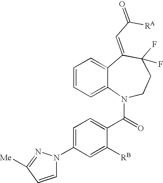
C1=C(N2C=CC([Me])=N2)C=C([RB])C(C(=O)N2CCC(F)(F)C(=CC([RA])=O)C3=CC=CC=C23)=C1
